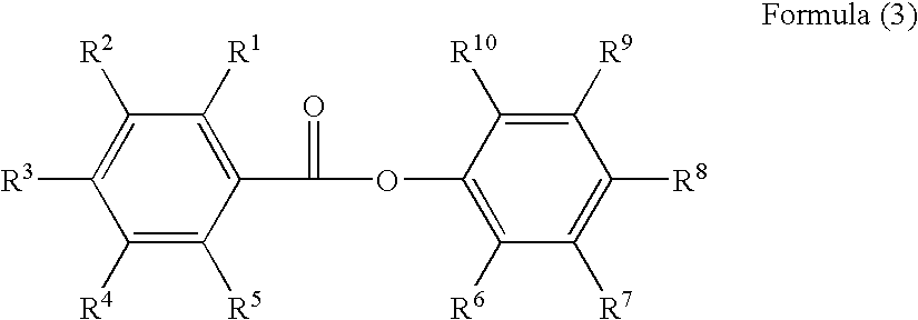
C1([R4])=C([R5])C(C(=O)OC2=C([R6])C([R7])=C([R8])C([R9])=C2[R10])=C([R1])C([R2])=C1[R3]
